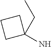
C1CCC1(N)CC
